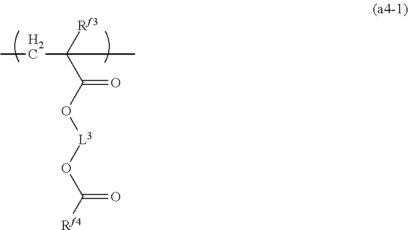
CCC(C)([Rf3])C(O[L3]OC([Rf4])=O)=O
